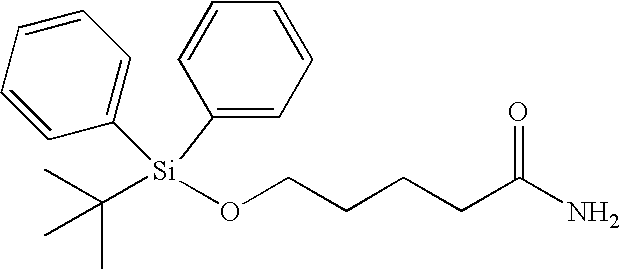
O(CCCCC(N)=O)[Si](C(C)(C)C)(C1=CC=CC=C1)C1=CC=CC=C1
